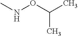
C(C)(ONC)C
